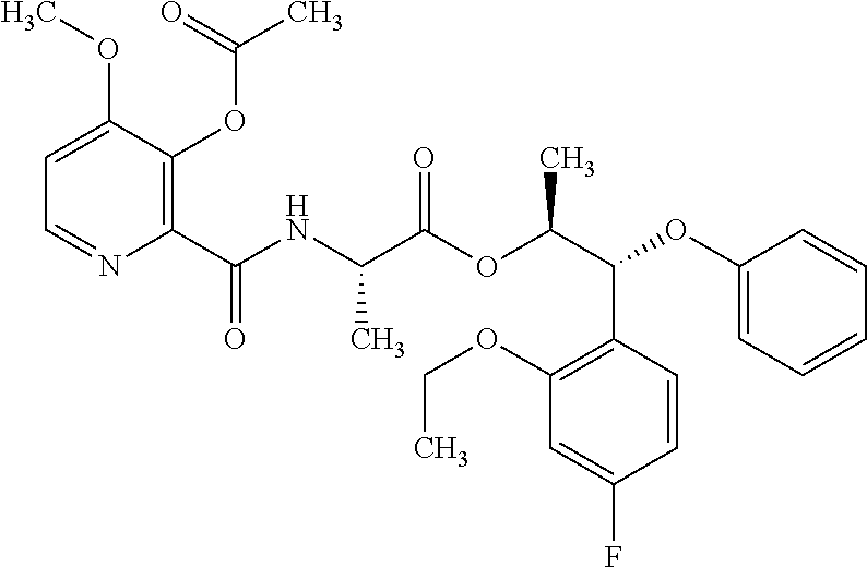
C1=C(OC)C(OC(C)=O)=C(C(NC(C(OC(C(C2=C(OCC)C=C(F)C=C2)OC2=CC=CC=C2)C)=O)C)=O)N=C1
